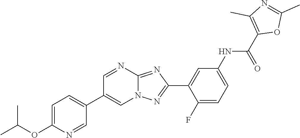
C1(F)=CC=C(NC(C2=C(C)N=C(C)O2)=O)C=C1C1=NN2C(=N1)N=CC(C1=CC=C(OC(C)C)N=C1)=C2
